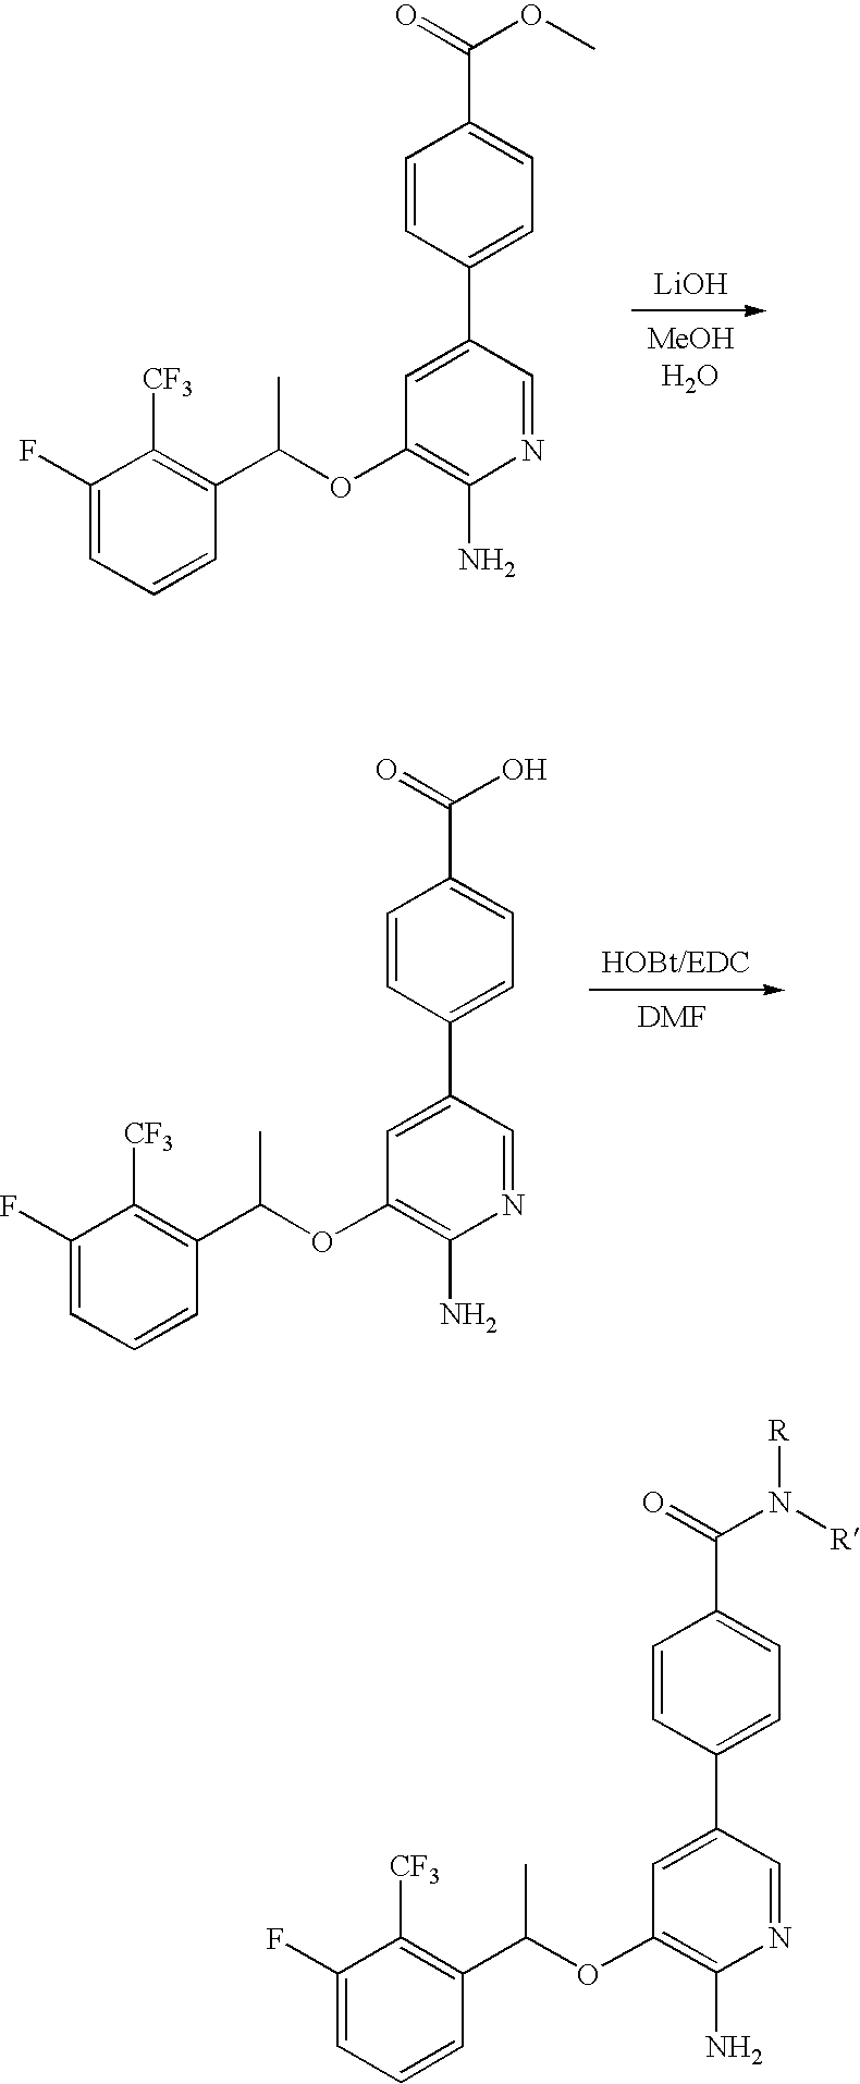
C1(F)=CC=CC(C(OC2=C(N)N=CC(C3=CC=C(C(N([R])[R])=O)C=C3)=C2)C)=C1[CF3].C1(F)=CC=CC(C(OC2=C(N)N=CC(C3=CC=C(C(OC)=O)C=C3)=C2)C)=C1[CF3].[LiOH].C1(F)=CC=CC(C(OC2=C(N)N=CC(C3=CC=C(C(O)=O)C=C3)=C2)C)=C1[CF3]
